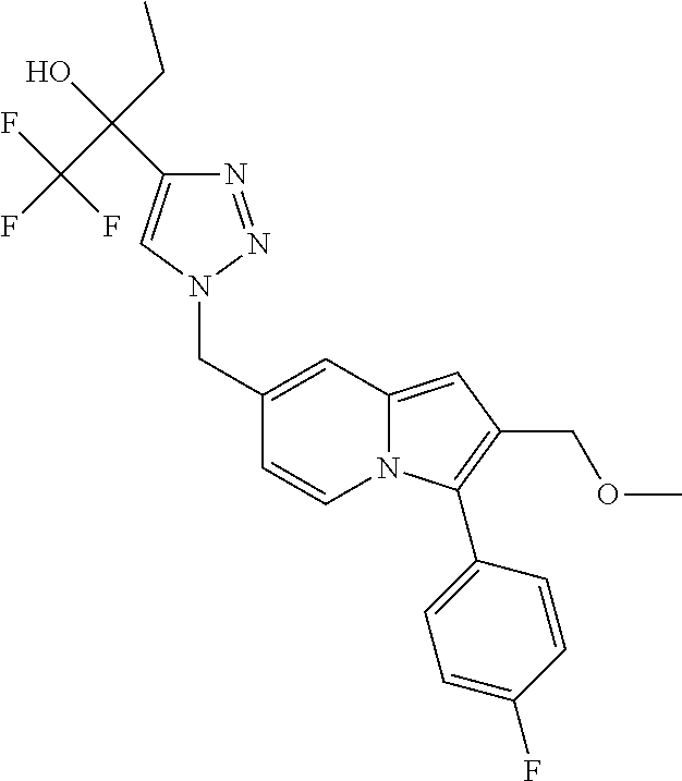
C1(CN2N=NC(C(CC)(C(F)(F)F)O)=C2)=CC2=CC(COC)=C(C3=CC=C(F)C=C3)N2C=C1
